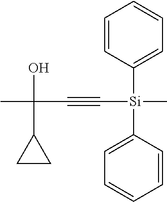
C1=CC([Si](C)(C#CC(O)(C2CC2)C)C2=CC=CC=C2)=CC=C1
